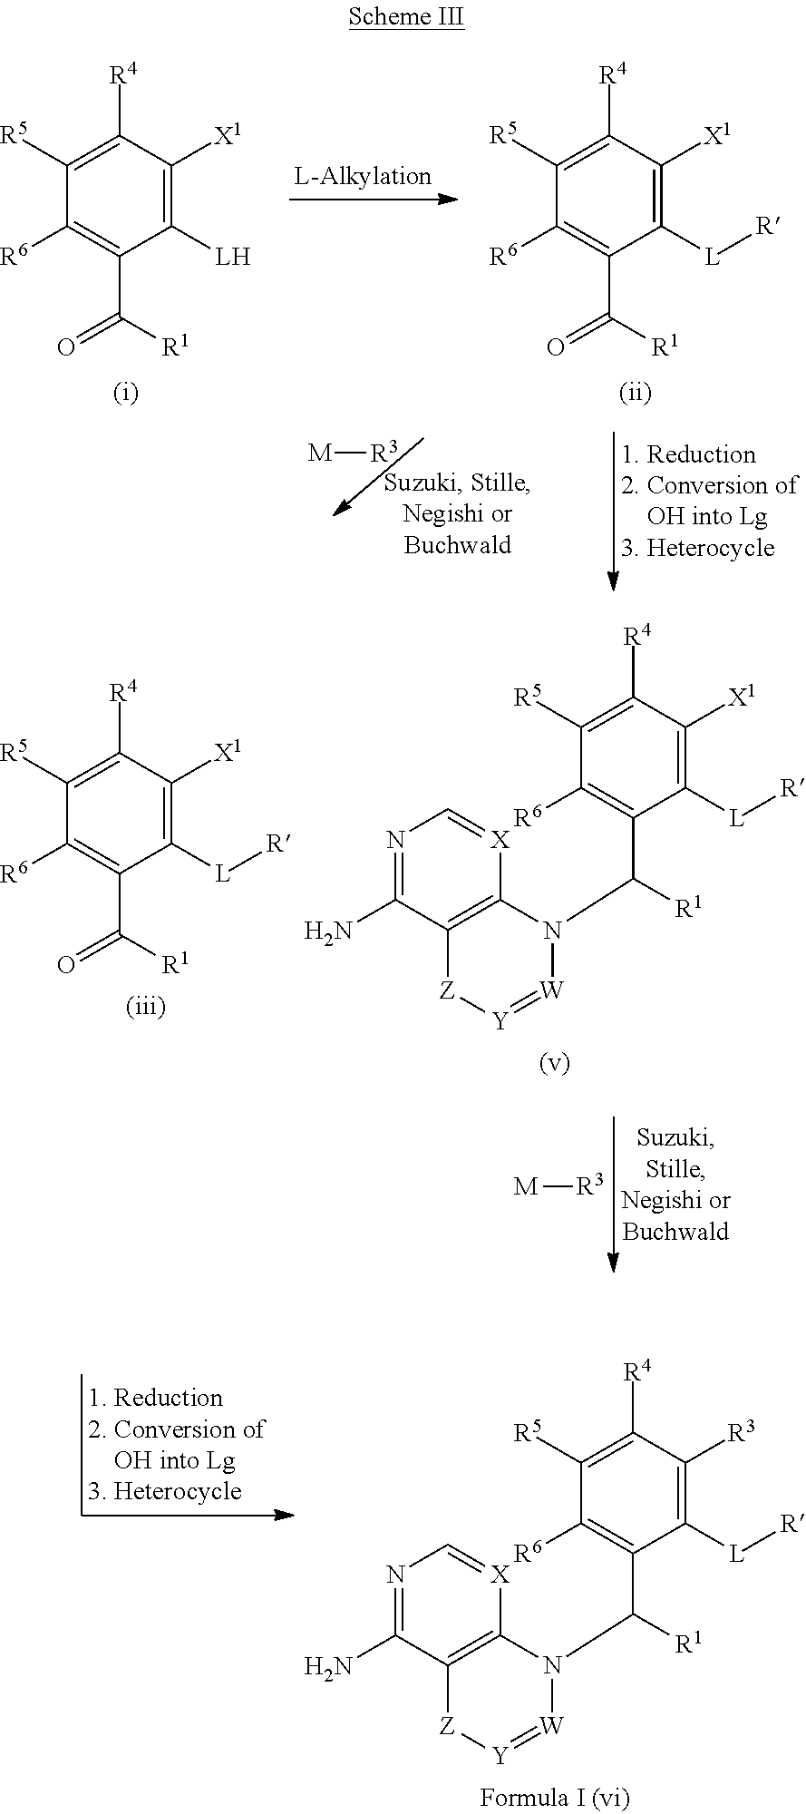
C1([LH])=C([X1])C([R4])=C([R5])C([R6])=C1C([R1])=O.C1([L][R])=C([X1])C([R4])=C([R5])C([R6])=C1C([R1])=O.[M][R3].C1([L][R])=C([X1])C([R4])=C([R5])C([R6])=C1C([R1])=O.C1([L][R])=C([X1])C([R4])=C([R5])C([R6])=C1C([R1])N1C2=C([Z][Y]=[W]1)C(N)=NC=[X]2.[M][R3].C1([L][R])=C([R3])C([R4])=C([R5])C([R6])=C1C([R1])N1C2=C([Z][Y]=[W]1)C(N)=NC=[X]2
